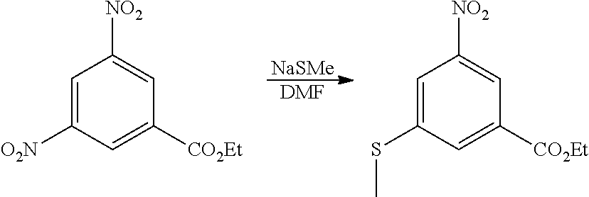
C1=C([O2N])C=C([CO2Et])C=C1[NO2].[NaSMe].[DMF].C1=C(SC)C=C([CO2Et])C=C1[NO2]
